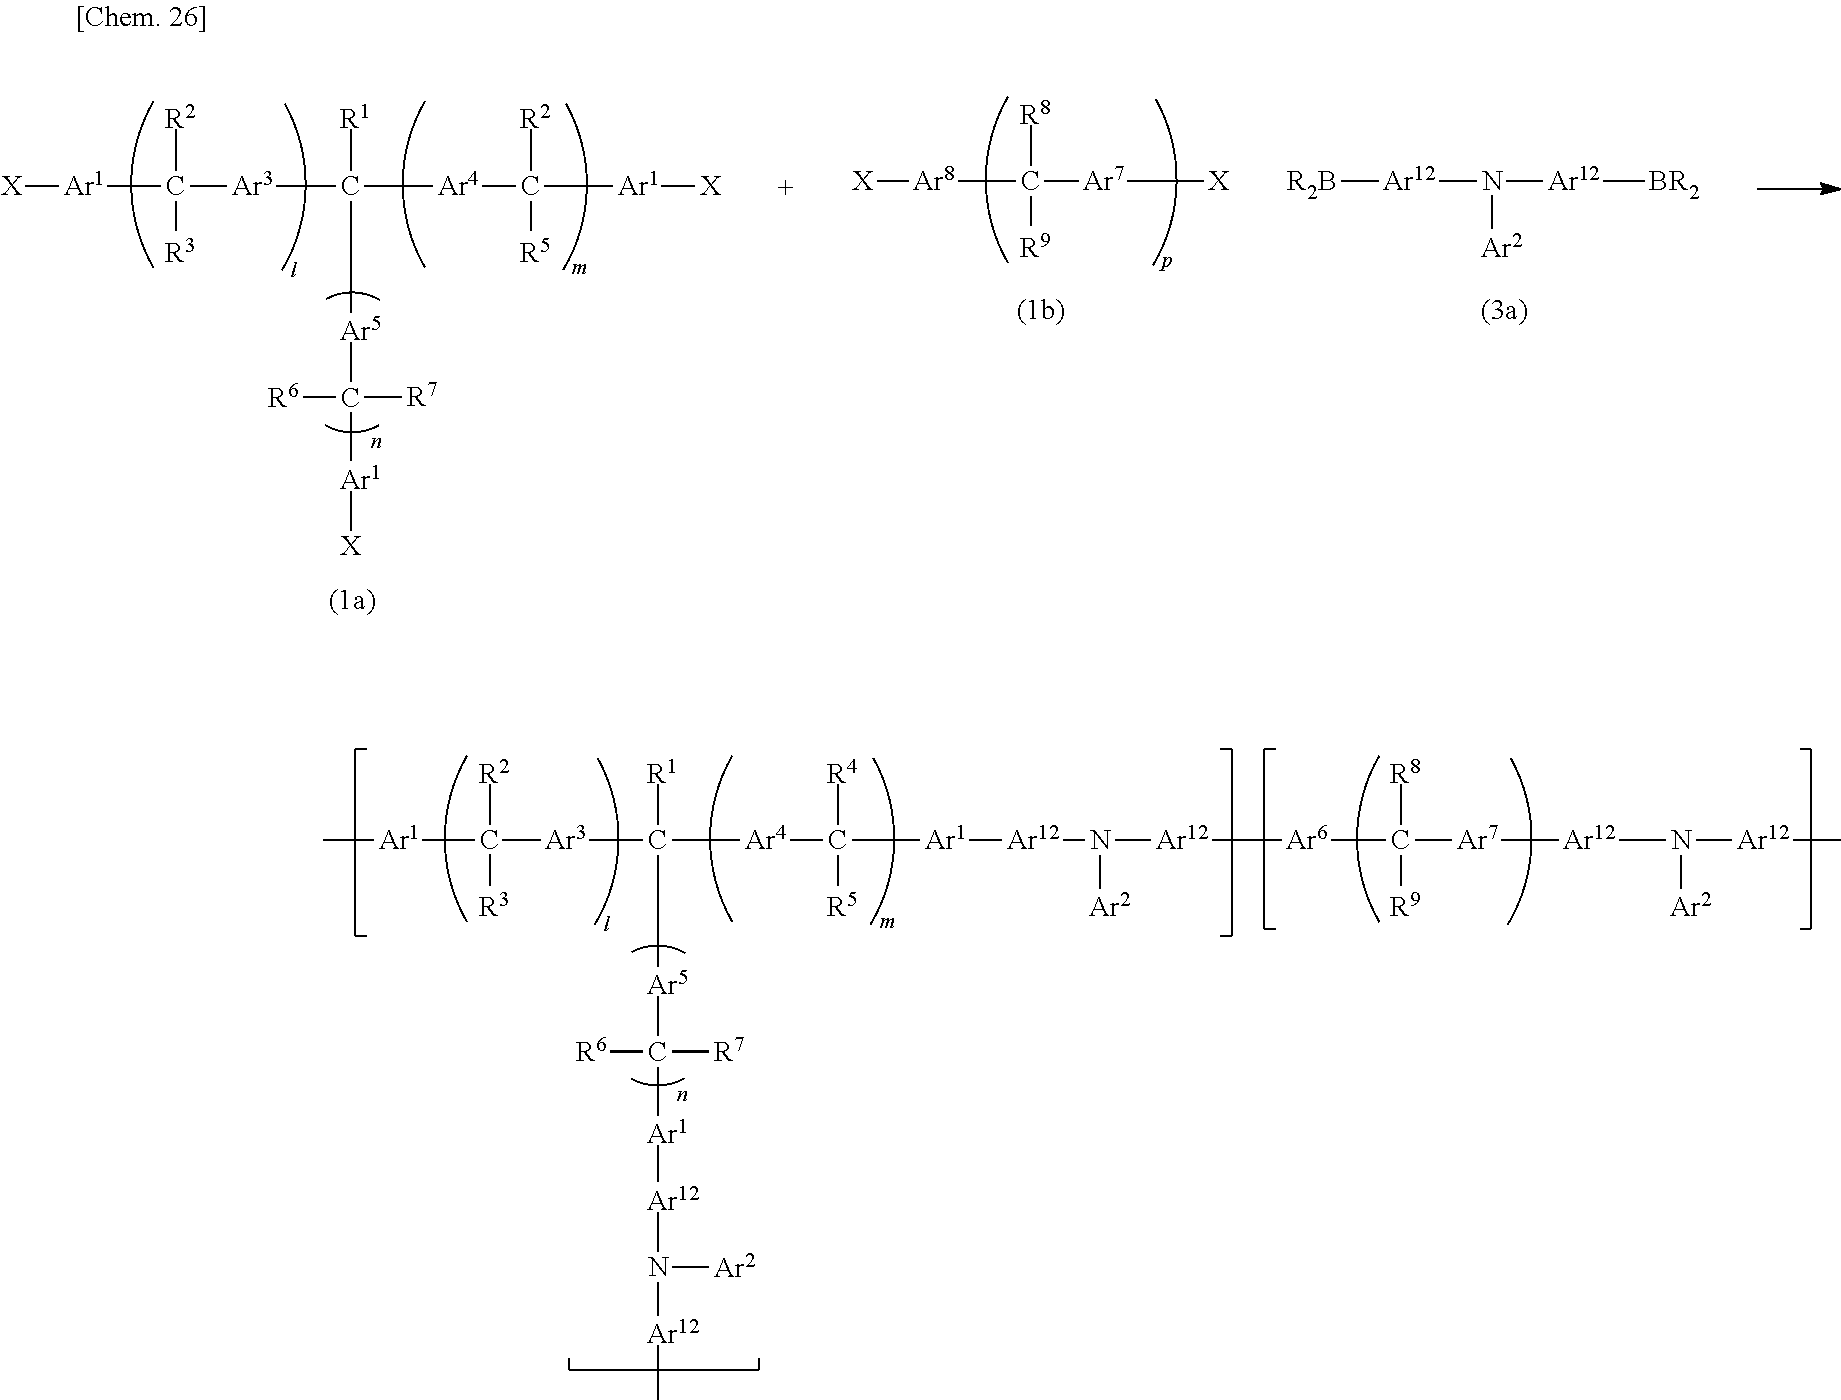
C[Ar1]C([R2])([R3])[Ar3]C([R1])([Ar5]C([R6])([R7])[Ar1][Ar12]N([Ar12]C)[Ar2])[Ar4]C([R4])([R5])[Ar1][Ar12]N([Ar2])[Ar12][Ar6]C([R8])([R9])[Ar7][Ar12]N([Ar2])[Ar12]C.[X][Ar8]C([R8])([R9])[Ar7][X].[R2B][Ar12]N([Ar2])[Ar12][BR2].[X][Ar1]C([R2])([R3])[Ar3]C([R1])([Ar5]C([R6])([R7])[Ar1][X])[Ar4]C([R2])([R5])[Ar1][X]
